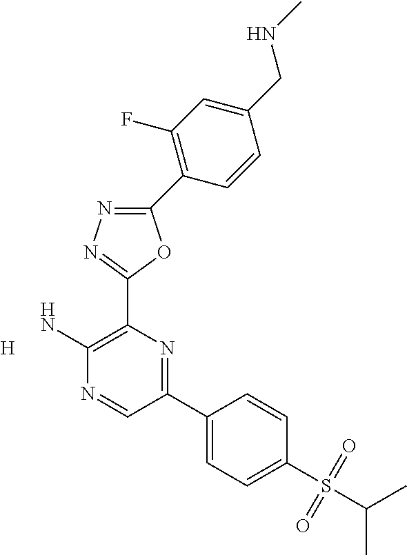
[H].C1(C2=C(F)C=C(CNC)C=C2)=NN=C(C2=C(N)N=CC(C3=CC=C(S(C(C)C)(=O)=O)C=C3)=N2)O1
